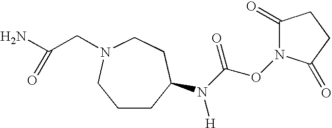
C1CC(N(C(ON2C(=O)CCC2=O)=O)[H])CCN(CC(N)=O)C1
